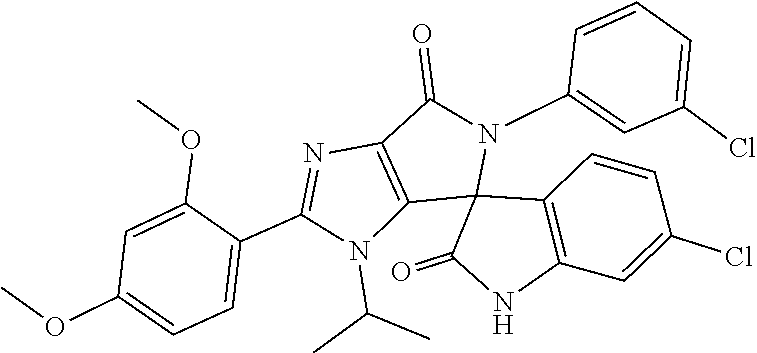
CC(N1C2=C(C(=O)N(C3=CC(Cl)=CC=C3)C23C2=C(C=C(Cl)C=C2)NC3=O)N=C1C1=CC=C(OC)C=C1OC)C
